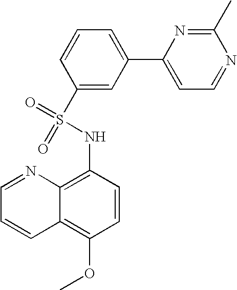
C1=CC2=C(OC)C=CC(NS(C3=CC(C4=CC=NC(C)=N4)=CC=C3)(=O)=O)=C2N=C1
